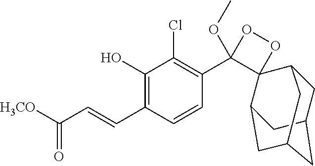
C1(C=CC([H3CO])=O)=C(O)C(Cl)=C(C2(OC)OOC23C2CC4CC(CC3C4)C2)C=C1
